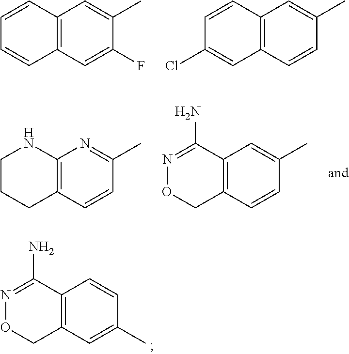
C12=C(C=C(F)C(C)=C1)C=CC=C2.C12=C(C=CC(C)=C1)C=C(Cl)C=C2.C12=C(C=CC(C)=N1)CCCN2.C12=C(C=CC(C)=C1)CON=C2N.C12=C(C=C(C)C=C1)CON=C2N
